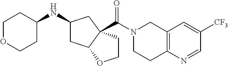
C1OCCC(NC2CC3C(C(N4CCC5=C(C4)C=C([CF3])C=N5)=O)(C2)CCO3)C1
